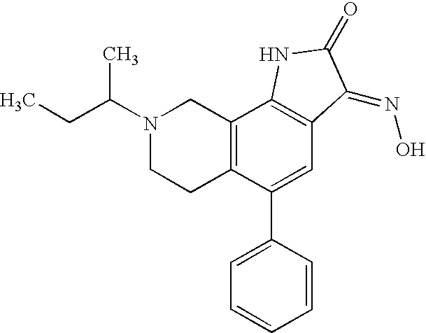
C12=C(C(C3=CC=CC=C3)=CC3=C1NC(=O)C3=NO)CCN(C(CC)C)C2
